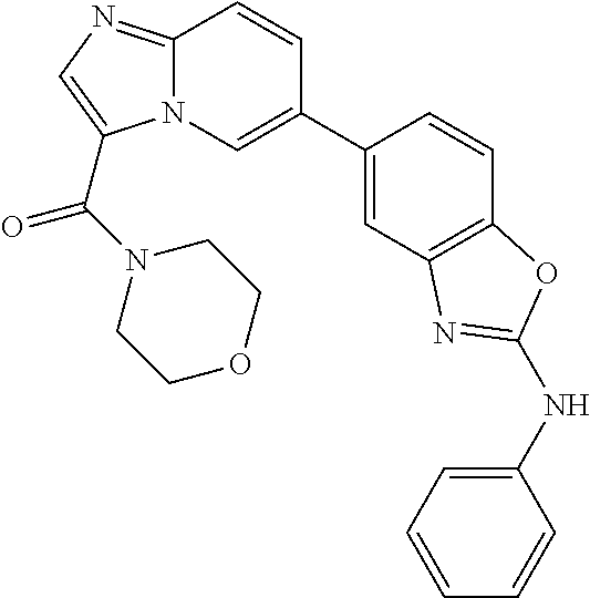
C1(C2=CN3C(=NC=C3C(N3CCOCC3)=O)C=C2)=CC2=C(C=C1)OC(NC1=CC=CC=C1)=N2
